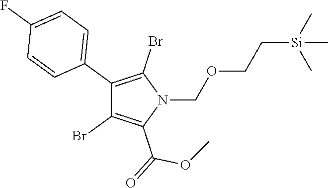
C1(C2=CC=C(F)C=C2)=C(Br)N(COCC[Si](C)(C)C)C(C(OC)=O)=C1Br
